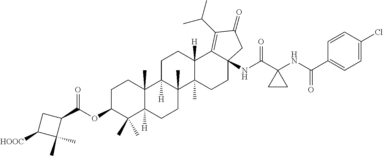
C1C2([H])C(C)(C3(C)C([H])(C1)C1=C(C(C)C)C(=O)CC1(NC(C1(NC(C4=CC=C(Cl)C=C4)=O)CC1)=O)CC3)CCC1([H])C2(C)CCC(OC(C2CC([HOOC])C2(C)C)=O)C1(C)C
